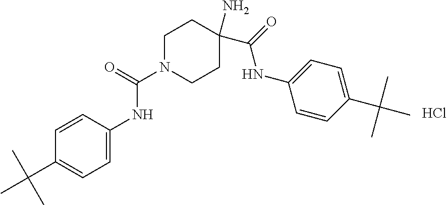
CC(C1=CC=C(NC(=O)N2CCC(C(NC3=CC=C(C(C)(C)C)C=C3)=O)(N)CC2)C=C1)(C)C.Cl
